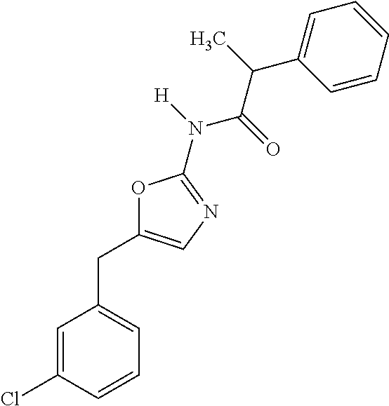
C1=CC(Cl)=CC(CC2=CN=C(N([H])C(=O)C(C)C3=CC=CC=C3)O2)=C1
